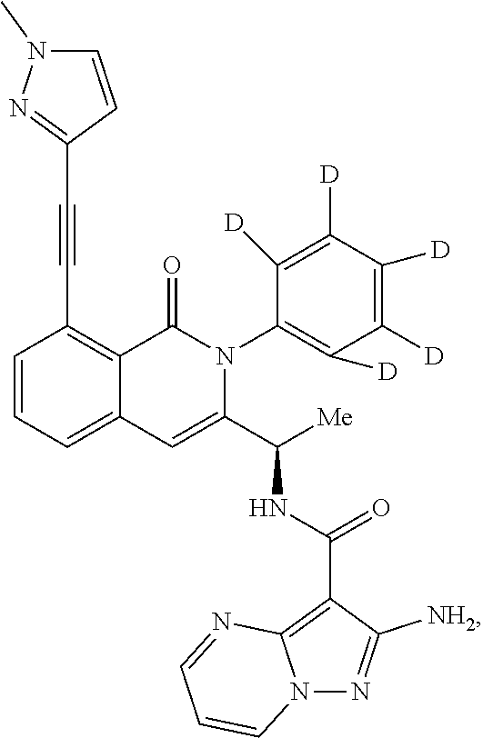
C1=CC=C2C(=C1C#CC1=NN(C)C=C1)C(=O)N(C1=C([D])C([D])=C([D])C([D])=C1[D])C(C([Me])NC(C1=C3N(N=C1[NH2])C=CC=N3)=O)=C2
